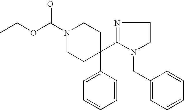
C(N1CCC(C2=NC=CN2CC2=CC=CC=C2)(C2=CC=CC=C2)CC1)(OCC)=O
